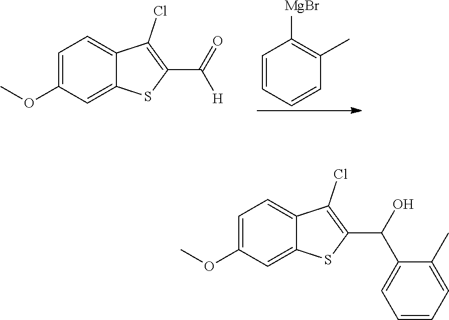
C1([MgBr])=C(C)C=CC=C1.O(C)C1=CC=C2C(=C1)SC(C(=O)[H])=C2Cl.C12=CC(OC)=CC=C1C(Cl)=C(C(C1=CC=CC=C1C)O)S2
